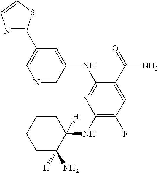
C1(NC2([H])CCCCC2([H])N)=C(F)C=C(C(=O)N)C(NC2=CC(C3=NC=CS3)=CN=C2)=N1
